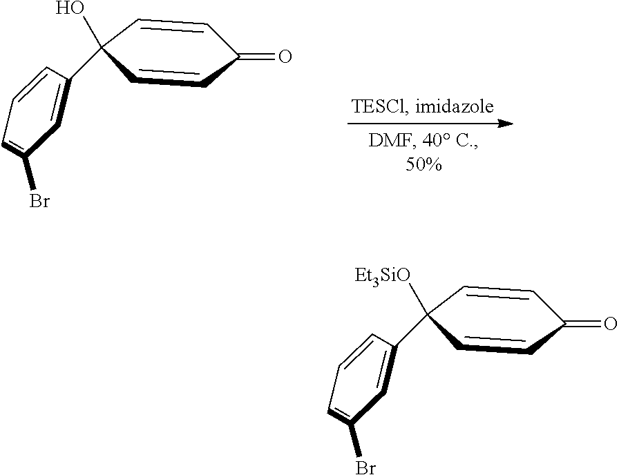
C1=CC=C(Br)C=C1C1(O)C=CC(=O)C=C1.C1=CC=C(Br)C=C1C1([Et3SiO])C=CC(=O)C=C1
